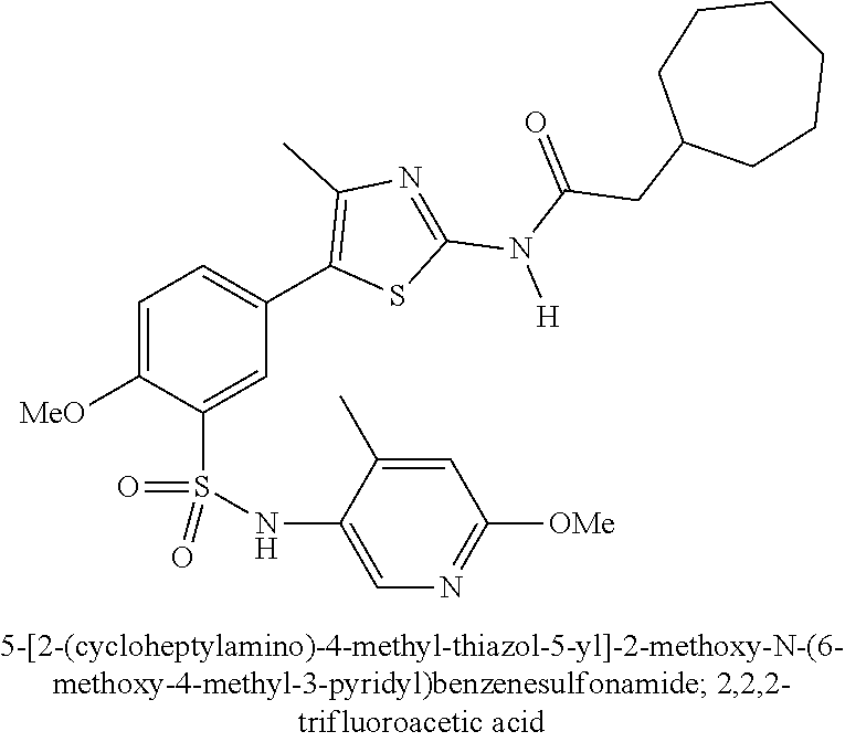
C1=C([OMe])C(S(NC2=CN=C([OMe])C=C2C)(=O)=O)=CC(C2=C(C)N=C(N(C(=O)CC3CCCCCC3)[H])S2)=C1
